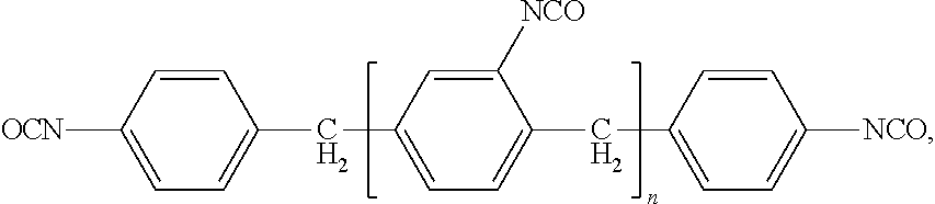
[OCN]C1=CC=C(CC2=CC=C(CC3=CC=C([NCO])C=C3)C([NCO])=C2)C=C1
